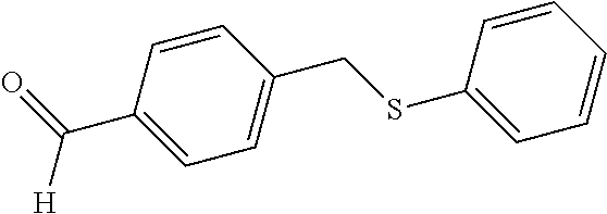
C1(CSC2=CC=CC=C2)=CC=C(C([H])=O)C=C1
